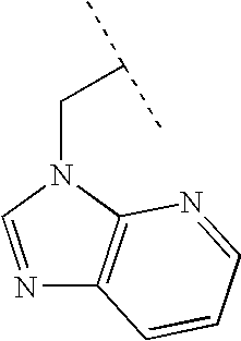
N1=CN(CC(C)C)C2=C1C=CC=N2
